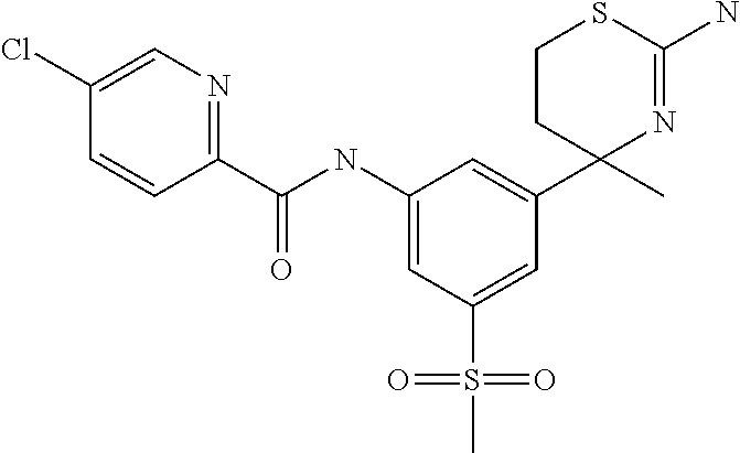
C1(Cl)=CN=C(C(NC2=CC(S(C)(=O)=O)=CC(C3(C)N=C(N)SCC3)=C2)=O)C=C1
